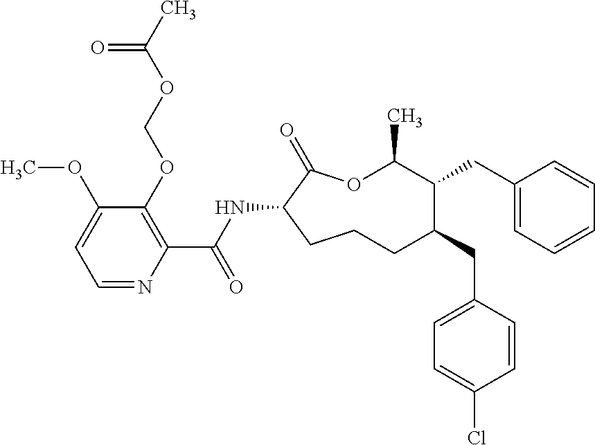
C1CC(NC(C2=C(OCOC(C)=O)C(OC)=CC=N2)=O)C(=O)OC(C)C(CC2=CC=CC=C2)C(CC2=CC=C(Cl)C=C2)C1
